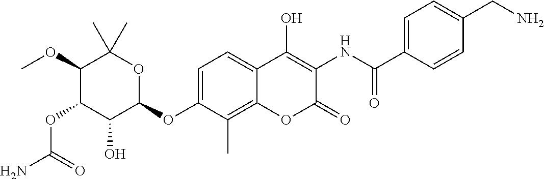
NC(=O)OC1C(O)C(OC2=CC=C3C(=C2C)OC(=O)C(NC(=O)C2=CC=C(CN)C=C2)=C3O)OC(C)(C)C1OC
